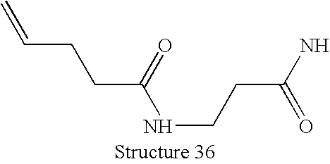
C=CCCC(NCCC(N)=O)=O
